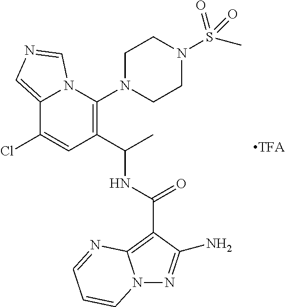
C12=CN=CN1C(N1CCN(S(C)(=O)=O)CC1)=C(C(C)NC(=O)C1=C3N(N=C1N)C=CC=N3)C=C2Cl
